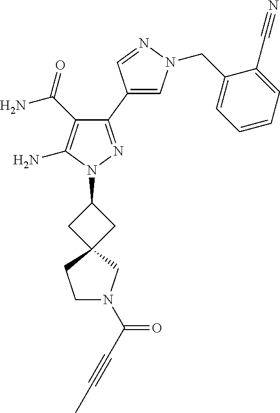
C1(C(=O)N)=C(N)N(C2CC3(C2)CCN(C(C#CC)=O)C3)N=C1C1=CN(CC2=CC=CC=C2C#N)N=C1
